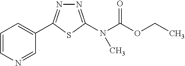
C1=CN=CC(C2=NN=C(N(C(OCC)=O)C)S2)=C1
